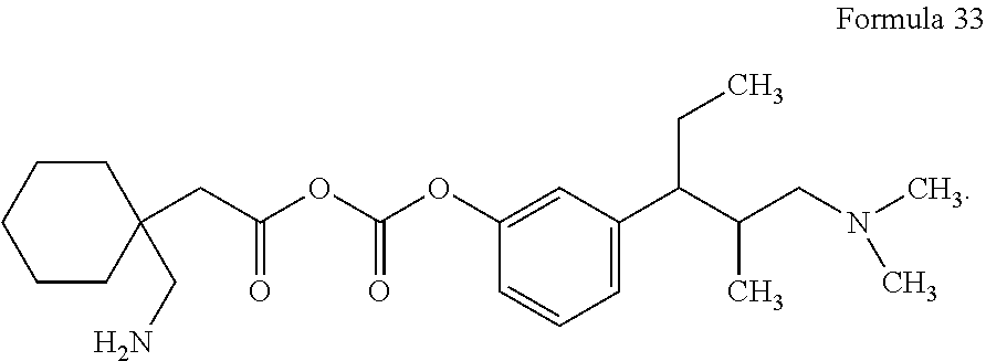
C1=C(OC(OC(CC2(CN)CCCCC2)=O)=O)C=CC=C1C(C(CN(C)C)C)CC
